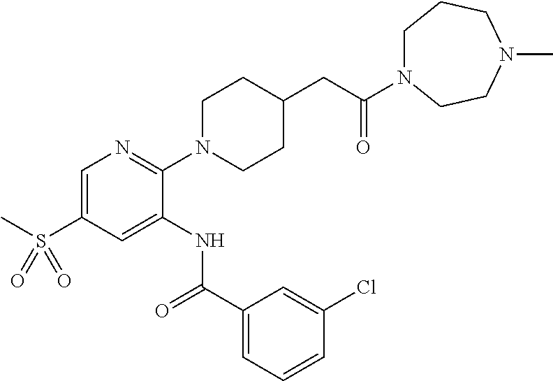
C1=C(S(C)(=O)=O)C=C(NC(C2=CC=CC(Cl)=C2)=O)C(N2CCC(CC(=O)N3CCCN(C)CC3)CC2)=N1
